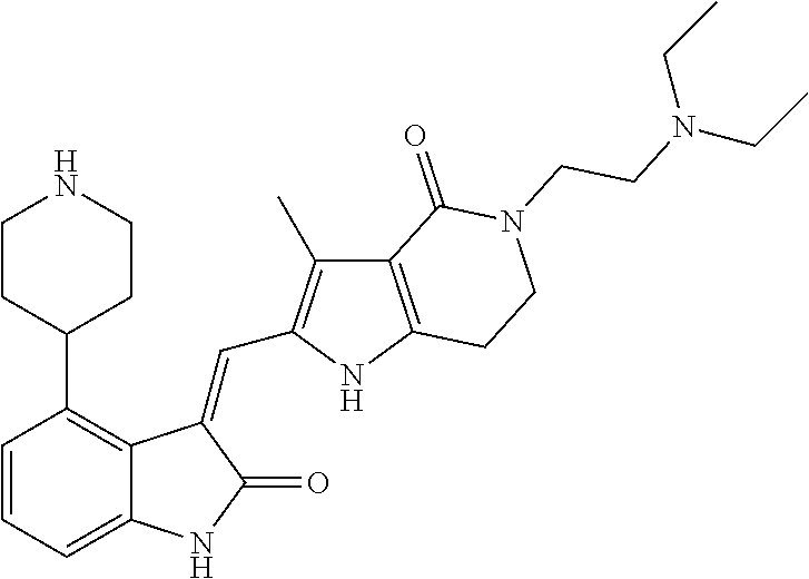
C1=CC=C2C(=C1C1CCNCC1)C(=CC1=C(C)C3=C(N1)CCN(CCN(CC)CC)C3=O)C(=O)N2
